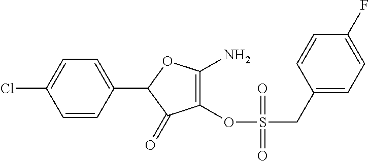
C1(C2=CC=C(Cl)C=C2)C(=O)C(OS(CC2=CC=C(F)C=C2)(=O)=O)=C(N)O1
